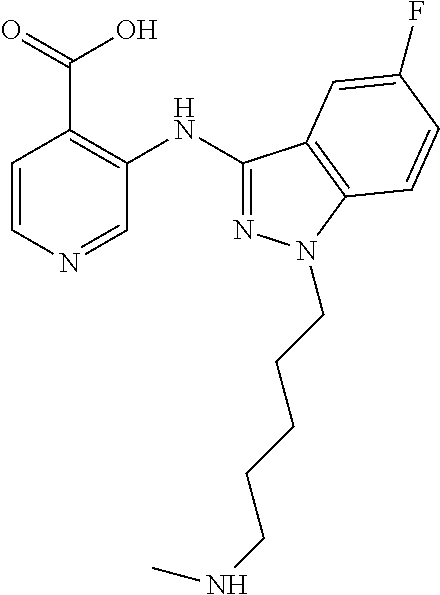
C1=CN=CC(NC2=NN(CCCCCNC)C3=C2C=C(F)C=C3)=C1C(=O)O
